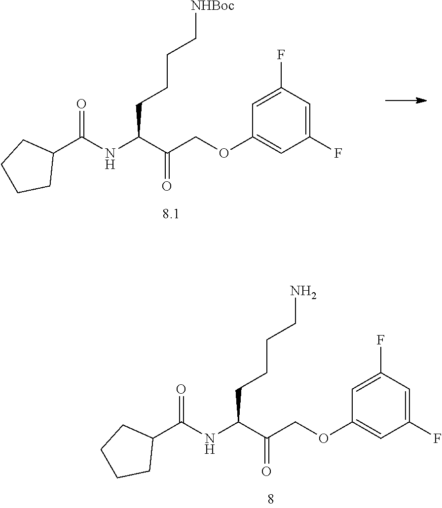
O=C(NC(C(COC1=CC(F)=CC(F)=C1)=O)CCCC[NHBoc])C1CCCC1.O=C(NC(C(COC1=CC(F)=CC(F)=C1)=O)CCCCN)C1CCCC1
